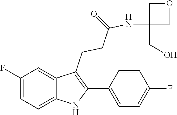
C1=C(F)C=C2C(CCC(=O)NC3(CO)COC3)=C(C3=CC=C(F)C=C3)NC2=C1
